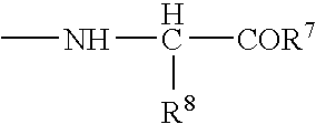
CNC([R8])[COR7]
